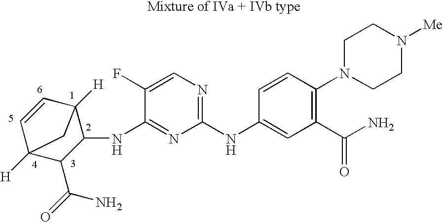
C1(NC2=CC(C(N)=O)=C(N3CCN([Me])CC3)C=C2)=NC=C(F)C(NC2C3([H])C=CC([H])(C2C(=O)N)C3)=N1
